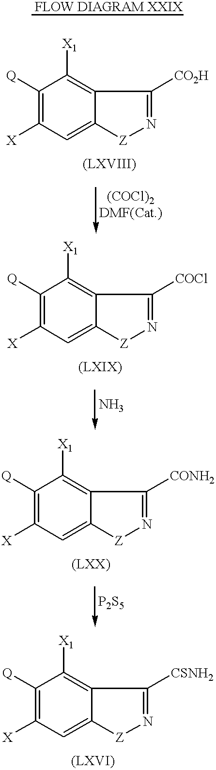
C12=CC([X])=C([Q])C([X1])=C1C([CO2H])=N[Z]2.C12=CC([X])=C([Q])C([X1])=C1C([CSNH2])=N[Z]2.C12=CC([X])=C([Q])C([X1])=C1C([CONH2])=N[Z]2.C12=CC([X])=C([Q])C([X1])=C1C([COCl])=N[Z]2
